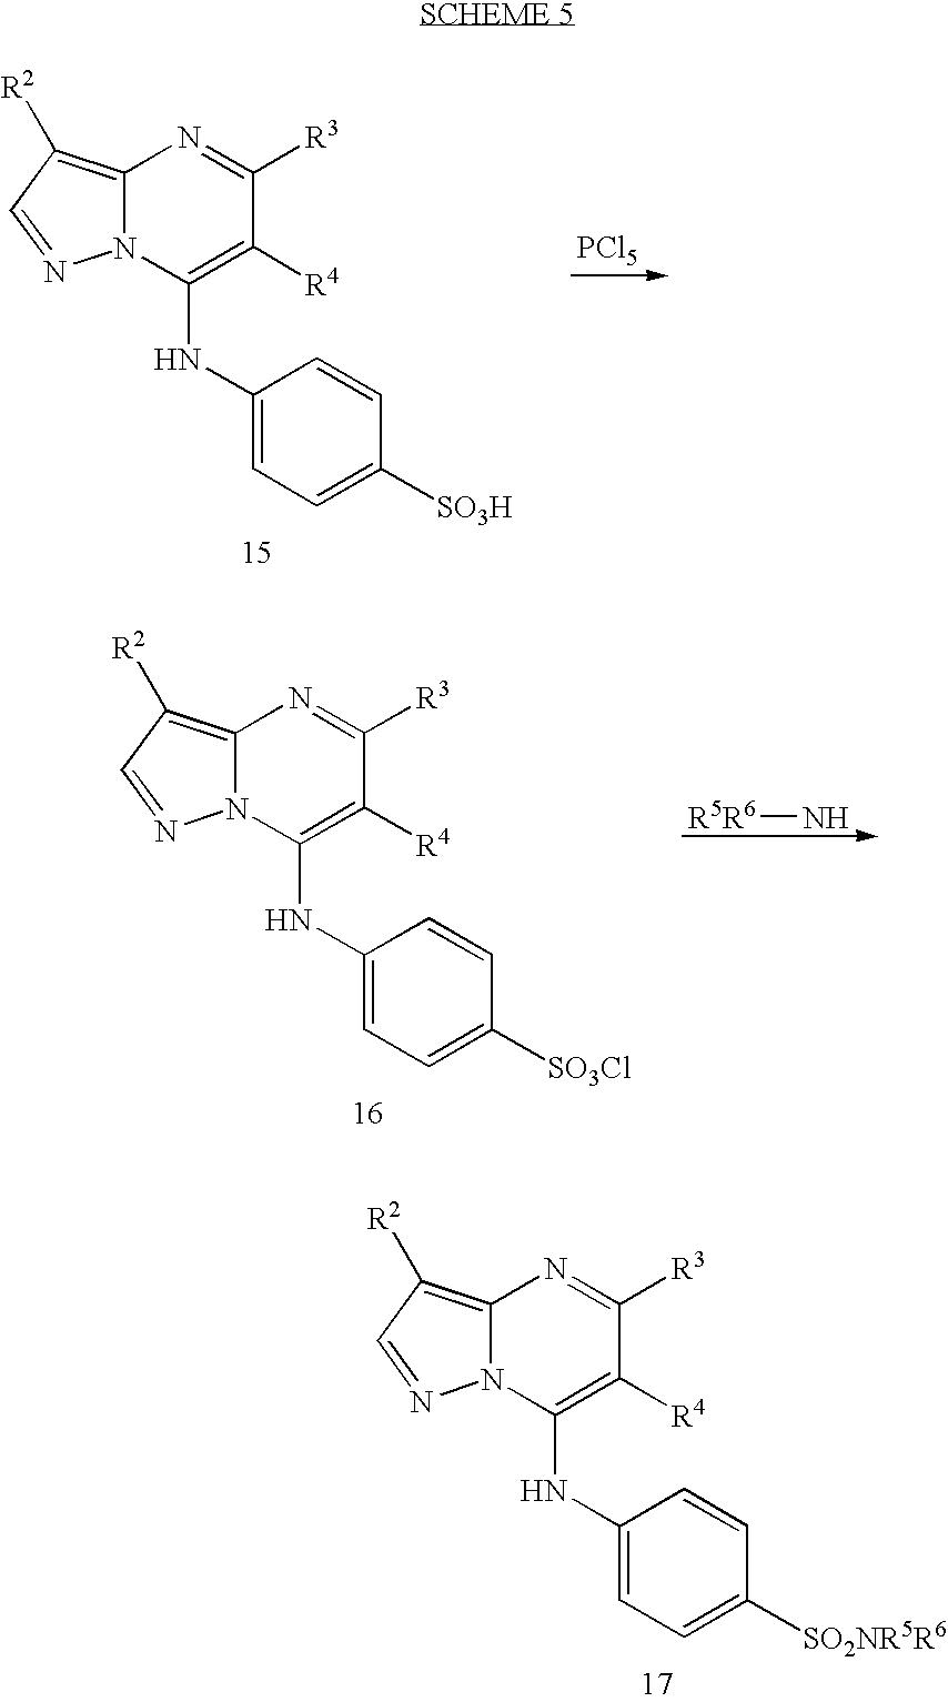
C12=C([R2])C=NN1C(NC1=CC=C([SO3H])C=C1)=C([R4])C([R3])=N2.[PCl5].C12=C([R2])C=NN1C(NC1=CC=C([SO3Cl])C=C1)=C([R4])C([R3])=N2.[R5R6]N.C12=C([R2])C=NN1C(NC1=CC=C([SO2NR5R6])C=C1)=C([R4])C([R3])=N2
